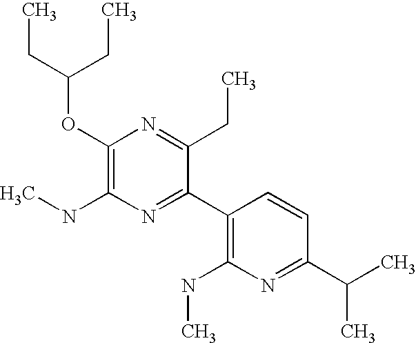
C1(OC(CC)CC)=C(NC)N=C(C2=C(NC)N=C(C(C)C)C=C2)C(CC)=N1
